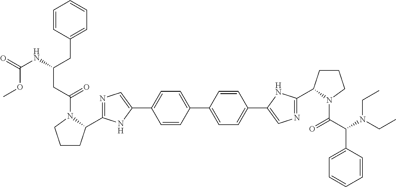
C1=CC(C2=CC=C(C3=CN=C(C4CCCN4C(=O)C(N(CC)CC)C4=CC=CC=C4)N3)C=C2)=CC=C1C1=CN=C(C2CCCN2C(CC(NC(=O)OC)CC2=CC=CC=C2)=O)N1
